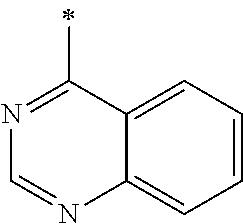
N1=C(C)C2=CC=CC=C2N=C1
